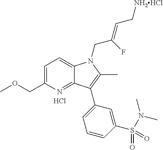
C1=C(COC)N=C2C(=C1)N(CC(F)=CC[NH2HCl])C(C)=C2C1=CC=CC(S(=O)(N(C)C)=O)=C1.Cl
